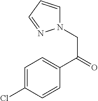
N1(CC(=O)C2=CC=C(Cl)C=C2)C=CC=N1
